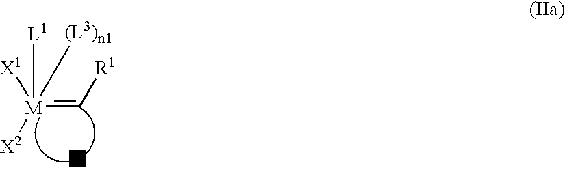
[M](=C[R1])([X2])([X1])([L1])[(L3)n1]
